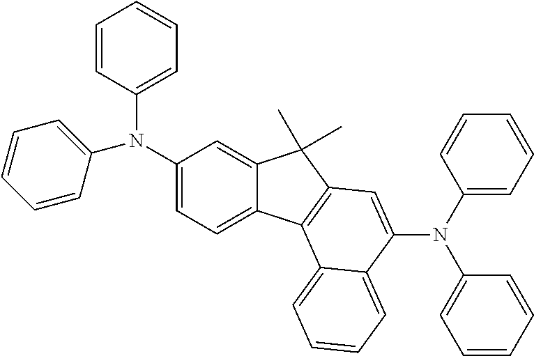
C1(N(C2=CC=CC=C2)C2=CC=CC=C2)=CC=C2C(=C1)C(C)(C)C1=C2C2=CC=CC=C2C(N(C2=CC=CC=C2)C2=CC=CC=C2)=C1
